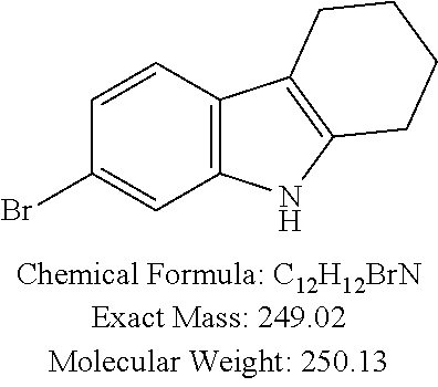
BrC1=CC2=C(C=C1)C1=C(N2)CCCC1
